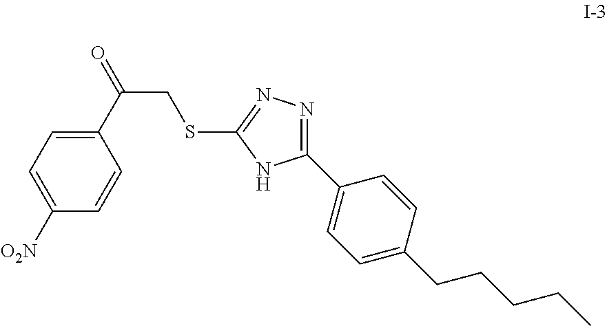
C1(C(CSC2=NN=C(C3=CC=C(CCCCC)C=C3)N2)=O)=CC=C([O2N])C=C1
